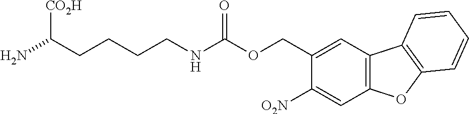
C(N)(CCCCNC(OCC1=CC2=C(C=C1[O2N])OC1=C2C=CC=C1)=O)[CO2H]
